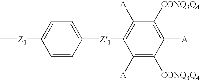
C1=C([Z1]C)C=CC([Z1]C2=C([A])C([CONQ3Q4])=C([A])C([CONQ3Q4])=C2[A])=C1
